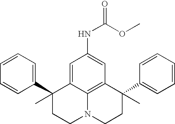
C1=CC=C(C2(C)CCN3C4=C(C(C5=CC=CC=C5)(C)CC3)C=C(NC(=O)OC)C=C24)C=C1
